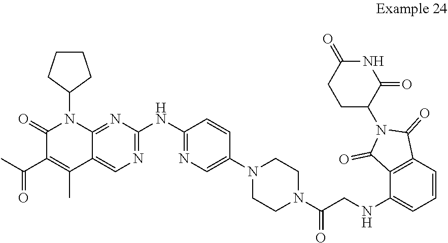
N1(C2=CN=C(NC3=NC=C4C(C)=C(C(=O)C)C(=O)N(C5CCCC5)C4=N3)C=C2)CCN(C(=O)CNC2=CC=CC3=C2C(=O)N(C2CCC(=O)NC2=O)C3=O)CC1
